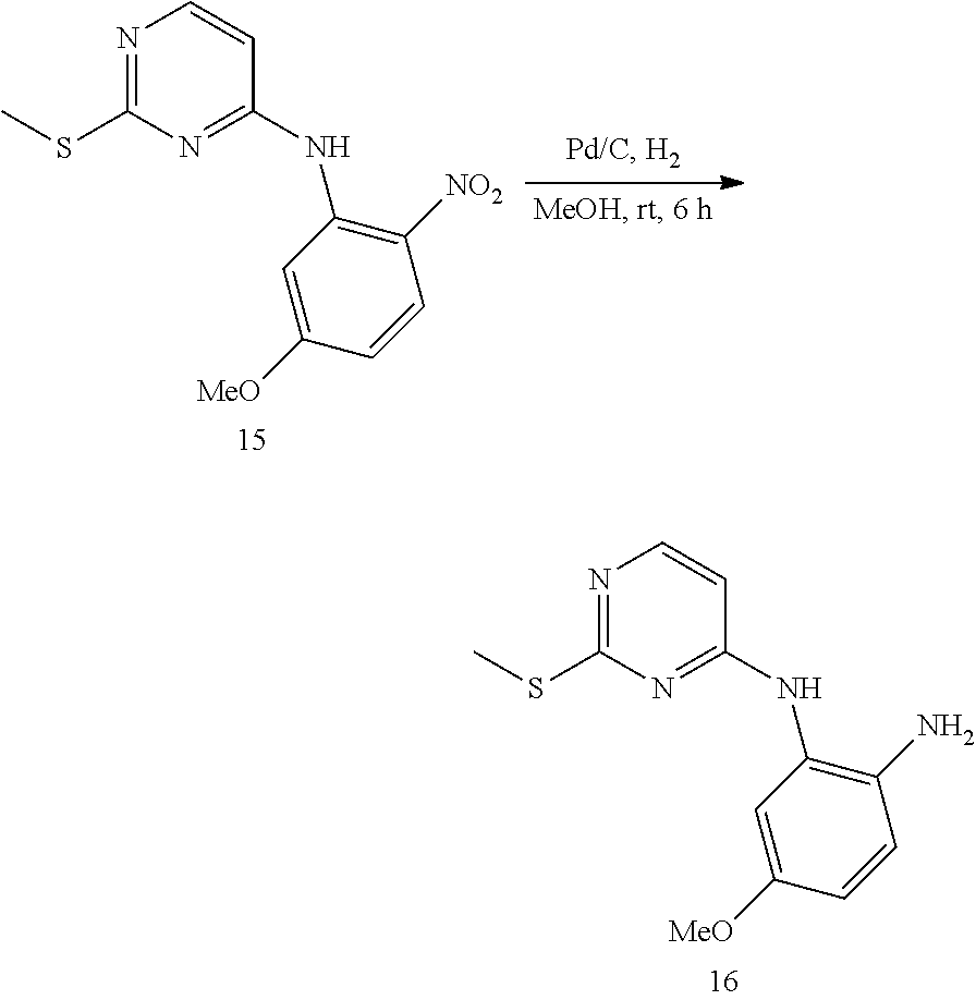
N1=C(SC)N=C(NC2=C(N)C=CC([MeO])=C2)C=C1.N1=C(SC)N=C(NC2=C([NO2])C=CC([MeO])=C2)C=C1
